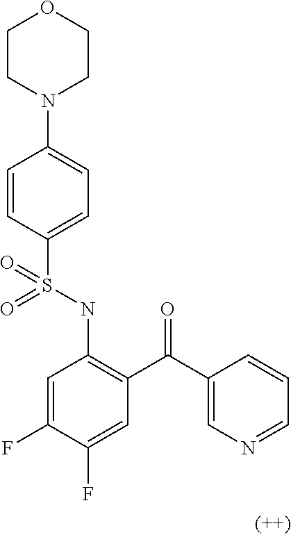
C1=CC(S(NC2=C(C(C3=CN=CC=C3)=O)C=C(F)C(F)=C2)(=O)=O)=CC=C1N1CCOCC1
